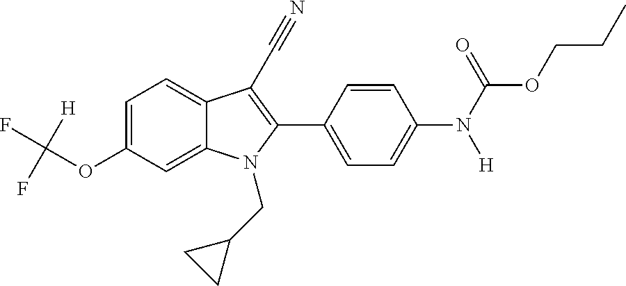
C1=C2C(=CC=C1OC(F)([H])F)C(C#N)=C(C1=CC=C(N(C(=O)OCCC)[H])C=C1)N2CC1CC1
